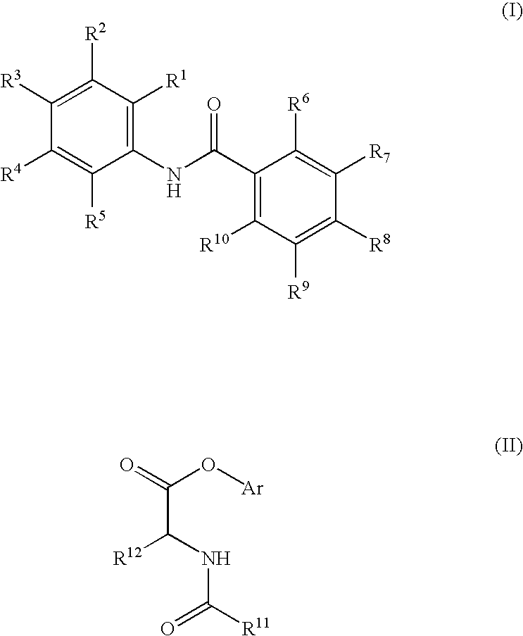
C1(NC(C2=C([R10])C([R9])=C([R8])C([R7])=C2[R6])=O)=C([R1])C([R2])=C([R3])C([R4])=C1[R5].O=C(O[Ar])C(NC([R11])=O)[R12]
